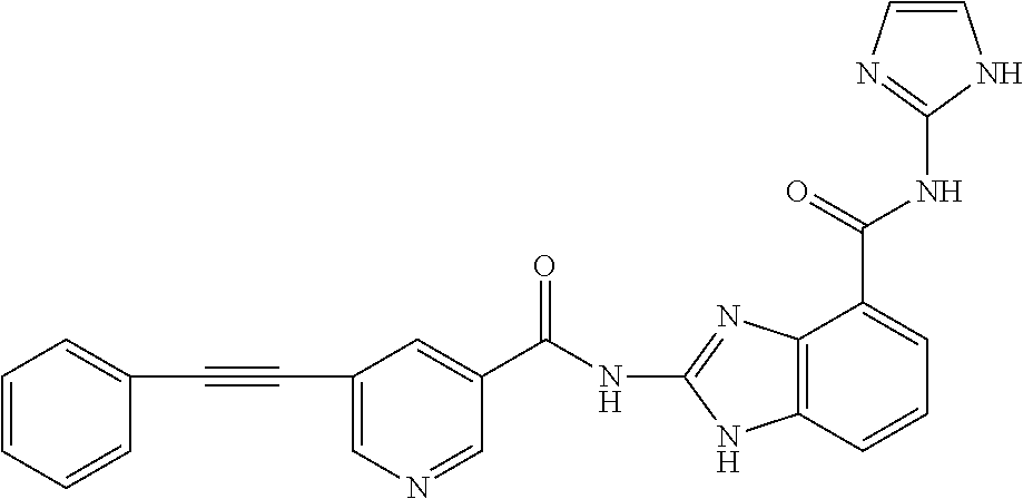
C12=C(C=CC=C1C(NC1=NC=CN1)=O)NC(NC(C1=CC(C#CC3=CC=CC=C3)=CN=C1)=O)=N2
